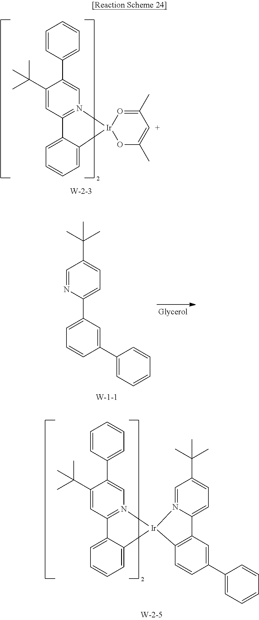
C1(C(C)(C)C)=CC2=N(C=C1C1=CC=CC=C1)[Ir]1(C3=CC=CC=C23)OC(C)=[C+]C(C)=O1.CC(C)(C1=CC=C(C2=CC=CC(C3=CC=CC=C3)=C2)N=C1)C.C1(C(C)(C)C)=CC2=N(C=C1C1=CC=CC=C1)[Ir]1(C3=CC=CC=C23)N2=CC(C(C)(C)C)=CC=C2C2=C1C=CC(C1=CC=CC=C1)=C2
